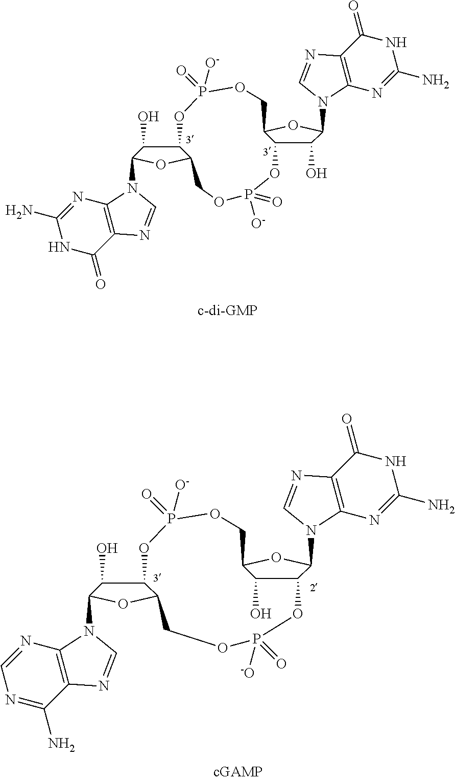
C12C(O)C(N3C4=C(C(N)=NC=N4)N=C3)OC1COP(=O)([-O])OC1C(O)C(OC1N1C3=C(C(=O)NC(N)=N3)N=C1)COP(=O)([O-])O2.C12C(O)C(N3C4=C(C(=O)NC(N)=N4)N=C3)OC1COP(=O)([O-])OC1C(O)C(N3C4=C(C(=O)NC(N)=N4)N=C3)OC1COP(=O)([O-])O2
